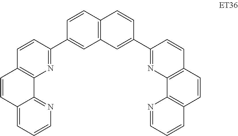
C1=CC2=C(C=C1C1=NC3=C(C=C1)C=CC1=CC=CN=C31)C=C(C1=NC3=C(C=C1)C=CC1=C3N=CC=C1)C=C2
